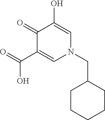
O=C(C1=CN(CC2CCCCC2)C=C(O)C1=O)O
